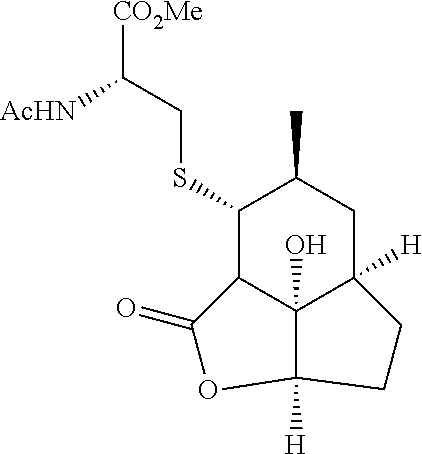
C1(SCC([CO2Me])[AcHN])C2C3(O)C([H])(CC1C)CCC3([H])OC2=O
